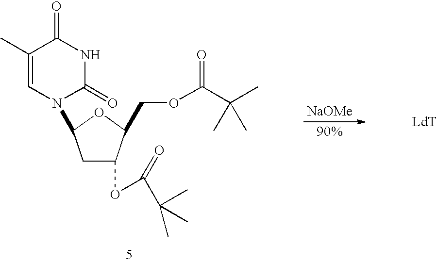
[NaOMe].C1(C)=CN(C2OC(COC(C(C)(C)C)=O)C(OC(=O)C(C)(C)C)C2)C(=O)NC1=O.[LdT]
